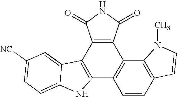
C12=C(C3=C(C4=C1C=CC1=C4N(C)C=C1)C(=O)NC3=O)C1=CC([NC])=CC=C1N2
